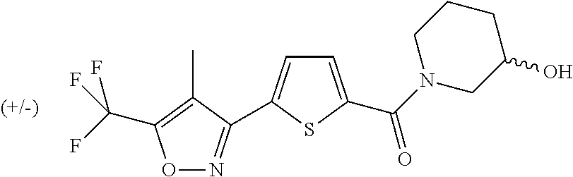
C(C1=C(C)C(C2=CC=C(C(N3CC(O)CCC3)=O)S2)=NO1)(F)(F)F
